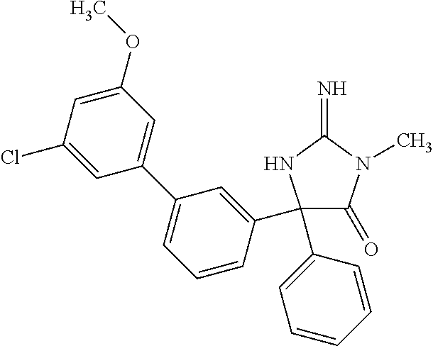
C1(C2=CC=CC=C2)(C2=CC(C3=CC(OC)=CC(Cl)=C3)=CC=C2)C(=O)N(C)C(=N)N1
